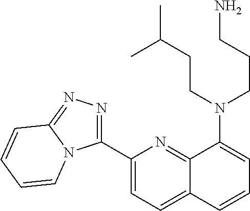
C1(C2=NN=C3N2C=CC=C3)=CC=C2C(=N1)C(N(CCCN)CCC(C)C)=CC=C2
